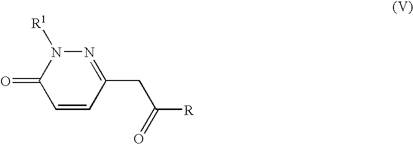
C1=CC(CC(=O)[R])=NN([R1])C1=O
